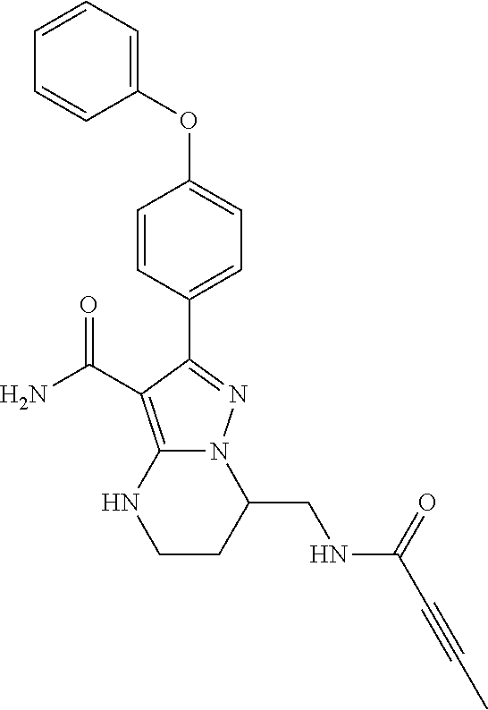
O(C1=CC=C(C2=NN3C(=C2C(=O)N)NCCC3CNC(=O)C#CC)C=C1)C1=CC=CC=C1
